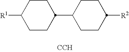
C1([R1])CCC(C2CCC([R2])CC2)CC1.[CCH]
